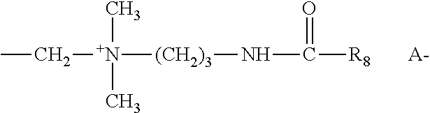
CC[N+]([(CH2)3]NC([R8])=O)(C)C.[A-]
